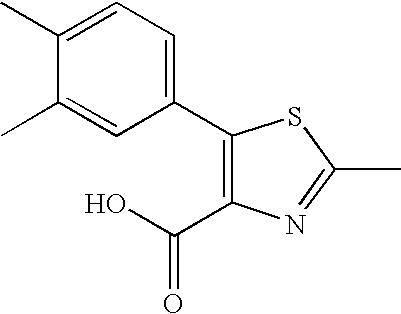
C1(C)=CC=C(C2=C(C(O)=O)N=C(C)S2)C=C1C
